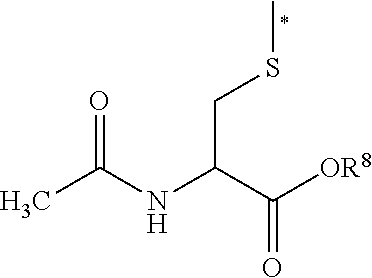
CC(NC(C([OR8])=O)CSC)=O
